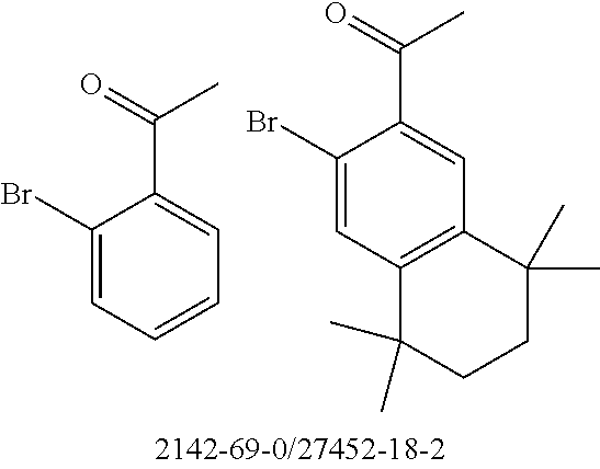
C1(Br)=CC=CC=C1C(=O)C.C1(Br)=CC2=C(C=C1C(=O)C)C(C)(C)CCC2(C)C
